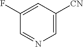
C1=C([CN])C=C(F)C=N1
